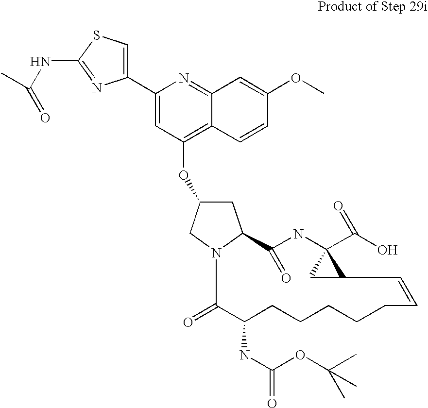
C1C(OC2=C3C(=NC(C4=CSC(NC(=O)C)=N4)=C2)C=C(OC)C=C3)CN2C1C(=O)NC1(C(O)=O)CC1C=CCCCCCC(NC(OC(C)(C)C)=O)C2=O
